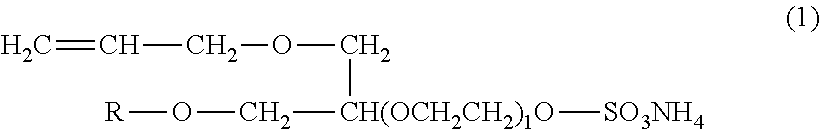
C=CCOC[CH(OCH2CH2)1O]([SO3NH4])CO[R]
